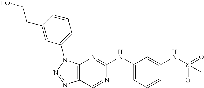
C12=C(N(C3=CC=CC(CCO)=C3)N=N1)N=C(NC1=CC=CC(NS(=O)(=O)C)=C1)N=C2
